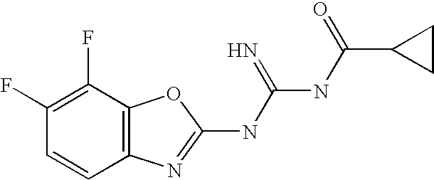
C1(F)=C(F)C2=C(C=C1)N=C(NC(NC(C1CC1)=O)=N)O2
